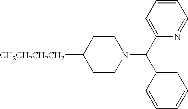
[CH2CH2CH2CH2]C1CCN(C(C2=CC=CC=N2)C2=CC=CC=C2)CC1
